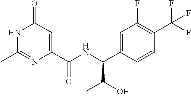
N1C(C)=NC(C(NC(C2=CC(F)=C(C(F)(F)F)C=C2)C(O)(C)C)=O)=CC1=O
